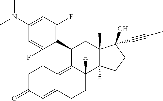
C1(N(C)C)=CC(F)=C(C2C3=C4C(=CC(=O)CC4)CCC3([H])C3([H])C(C)(C2)C(O)(C#CC)CC3)C(F)=C1
